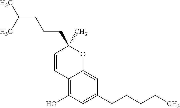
C1(O)=C2C(=CC(CCCCC)=C1)OC(CCC=C(C)C)(C)C=C2
